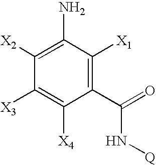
[Q]NC(C1=C([X1])C(N)=C([X2])C([X3])=C1[X4])=O
